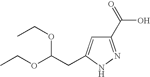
C1(C(=O)O)=NNC(CC(OCC)OCC)=C1
